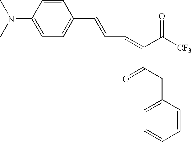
C1(N(C)C)=CC=C(C=CC=C(C([CF3])=O)C(CC2=CC=CC=C2)=O)C=C1
